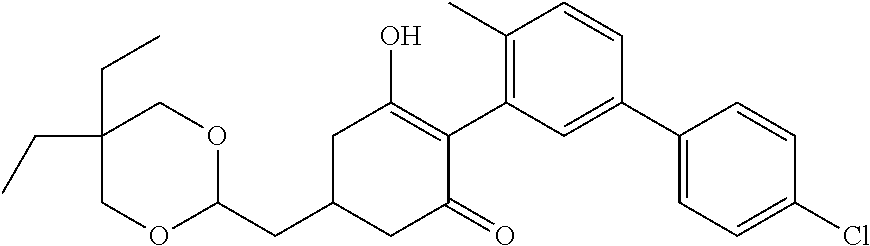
C1(CC2CC(=O)C(C3=C(C)C=CC(C4=CC=C(Cl)C=C4)=C3)=C(O)C2)OCC(CC)(CC)CO1
